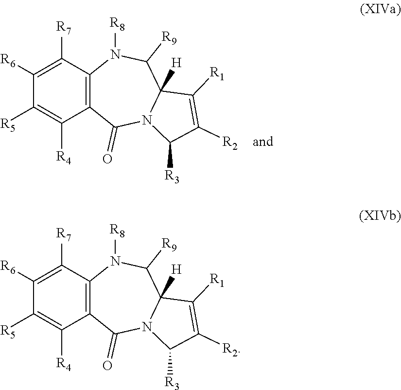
C1([R6])=C([R7])C2=C(C([R4])=C1[R5])C(=O)N1C([H])(C([R9])N2[R8])C([R1])=C([R2])C1[R3].C1([R6])=C([R7])C2=C(C([R4])=C1[R5])C(=O)N1C([H])(C([R9])N2[R8])C([R1])=C([R2])C1[R3]
